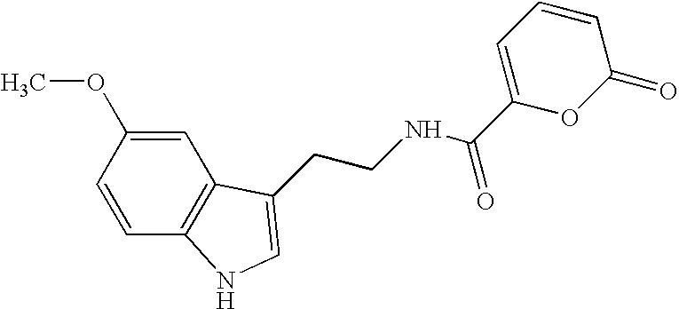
C12=C(C=CC(OC)=C1)NC=C2CCNC(C1=CC=CC(=O)O1)=O
